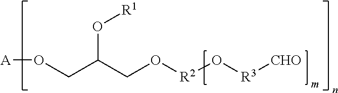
O(CC(CO[R2]O[R3][CHO])O[R1])[A]
